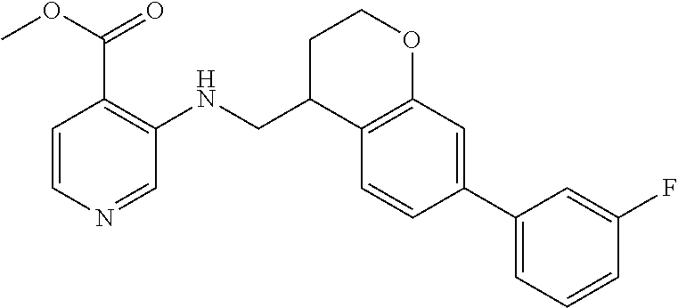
C12=C(C=C(C3=CC=CC(F)=C3)C=C1)OCCC2CNC1=C(C(OC)=O)C=CN=C1
